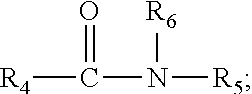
O=C([R4])N([R6])[R5]
